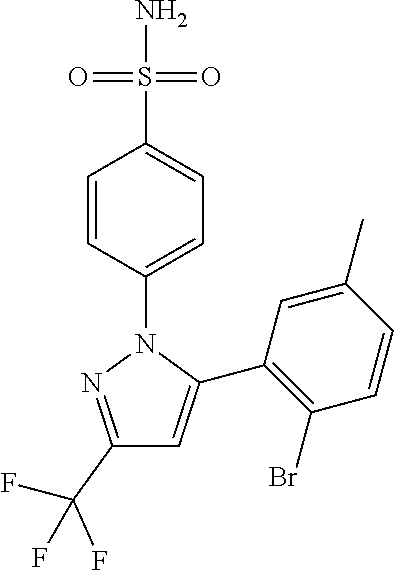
C1(C(F)(F)F)=NN(C2=CC=C(S(N)(=O)=O)C=C2)C(C2=C(Br)C=CC(C)=C2)=C1
